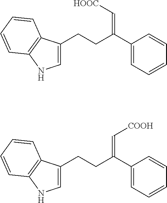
C(CC(C1=CC=CC=C1)=C[HOOC])C1=CNC2=C1C=CC=C2.C(CC(C1=CC=CC=C1)=C[COOH])C1=CNC2=C1C=CC=C2
